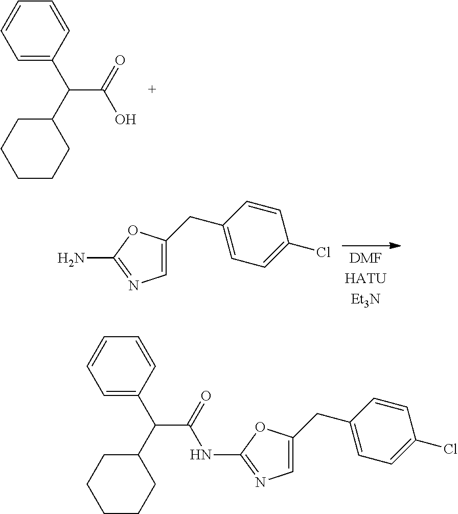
C1=C(C(C2CCCCC2)C(=O)O)C=CC=C1.C1=C(CC2=CC=C(Cl)C=C2)OC(N)=N1.C1=C(C(C2CCCCC2)C(=O)NC2=NC=C(CC3=CC=C(Cl)C=C3)O2)C=CC=C1
